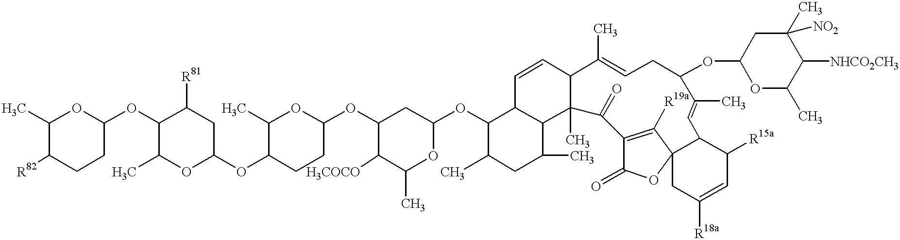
C1(C)C([R82])CCC(OC2C(C)OC(OC3C(C)OC(OC4C([H3COCO])C(C)OC(OC5C(C)CC(C)C6C5C=CC5C6(C)C(=O)C6=C([R19a])C7(OC6=O)CC([R18a])=CC([R15a])C7C=C(C)C(OC6OC(C)C([NHCO2CH3])C(C)([NO2])C6)CC=C5C)C4)CC3)CC2[R81])O1
